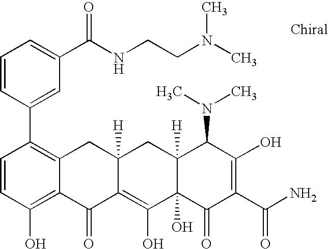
C1=CC(O)=C2C(=C1C1=CC(C(NCCN(C)C)=O)=CC=C1)CC1([H])C(=C(O)C3(O)C([H])(C1)C(N(C)C)C(O)=C(C(N)=O)C3=O)C2=O
